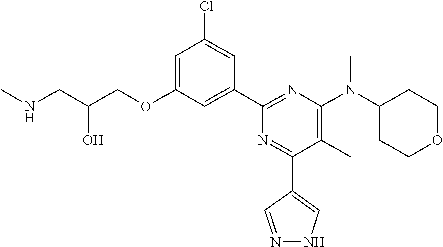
C1=C(OCC(CNC)O)C=C(C2=NC(N(C3CCOCC3)C)=C(C)C(C3=CNN=C3)=N2)C=C1Cl
